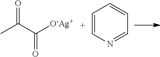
CC(C([O-Ag+])=O)=O.C1=CN=CC=C1
